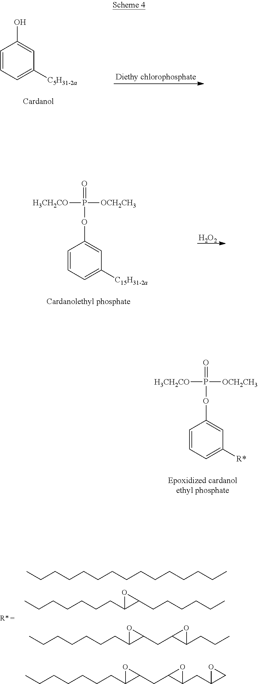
C1=CC=C([C5H31-2a])C=C1O.C1=CC=C([R*])C=C1OP([OCH2CH3])([H3CH2CO])=O.CCCCCCCCCCCCCCC.CCCCCCCC1C(CCCCCC)O1.CCCCCCCC1C(CC2C(CCC)O2)O1.CCCCCCCC1C(CC2C(CC3CO3)O2)O1.C1=CC=C([C15H31-2a])C=C1OP([OCH2CH3])([H3CH2CO])=O.[H2O2]
